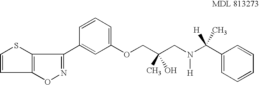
C1=CSC2=C1ON=C2C1=CC(OCC(CN([H])C(C2=CC=CC=C2)([H])C)(C)O)=CC=C1
